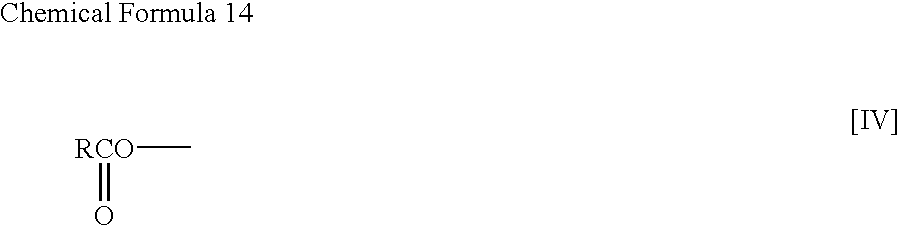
[RCO](C)=O
